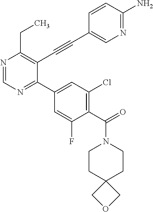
N1=CN=C(C2=CC(Cl)=C(C(=O)N3CCC4(CC3)COC4)C(F)=C2)C(C#CC2=CN=C(N)C=C2)=C1CC
